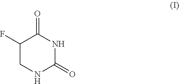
C1(F)CNC(=O)NC1=O
